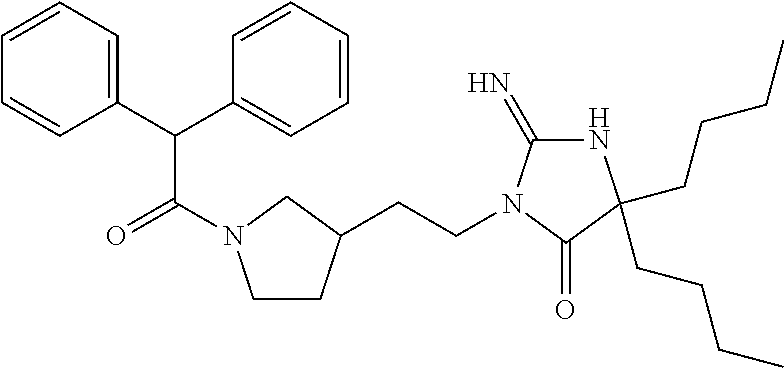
C1CC(CCN2C(=N)NC(CCCC)(CCCC)C2=O)CN1C(=O)C(C1=CC=CC=C1)C1=CC=CC=C1
